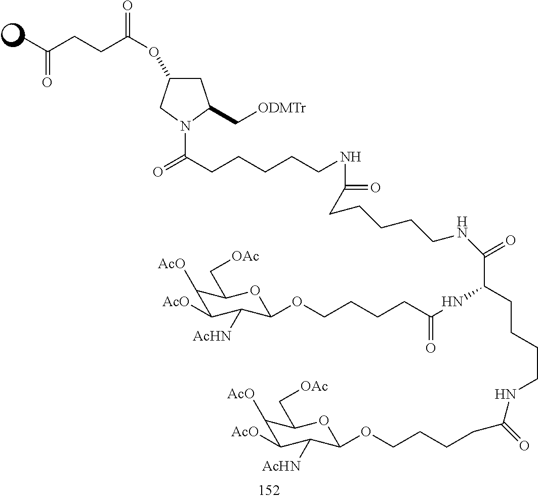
C(C)(CCC(OC1CC(C[ODMTr])N(C(=O)CCCCCNC(=O)CCCCCNC(=O)C(NC(CCCCOC2C([AcHN])C([AcO])C([AcO])C(C[OAc])O2)=O)CCCCNC(CCCCOC2C([AcHN])C([AcO])C([AcO])C(C[OAc])O2)=O)C1)=O)=O
